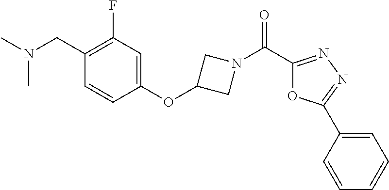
C(C1=C(F)C=C(OC2CN(C(C3=NN=C(C4=CC=CC=C4)O3)=O)C2)C=C1)N(C)C
